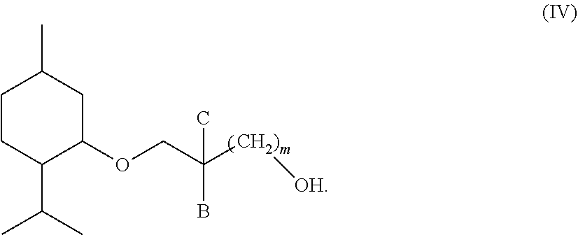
C1CC(C(C)C)C(OCC([CH2)m][OH])(B)C)CC1C
